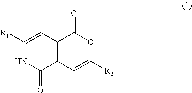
C1([R1])=CC2=C(C(=O)N1)C=C([R2])OC2=O
